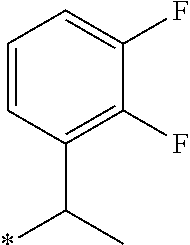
C1=CC(C(C)*)=C(F)C(F)=C1
